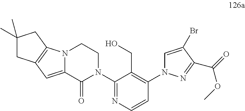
C12=CC3=C(N1CCN(C1=NC=CC(N4C=C(Br)C(C(OC)=O)=N4)=C1CO)C2=O)CC(C)(C)C3
